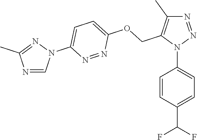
N1=NN(C2=CC=C(C(F)F)C=C2)C(COC2=CC=C(N3N=C(C)N=C3)N=N2)=C1C
